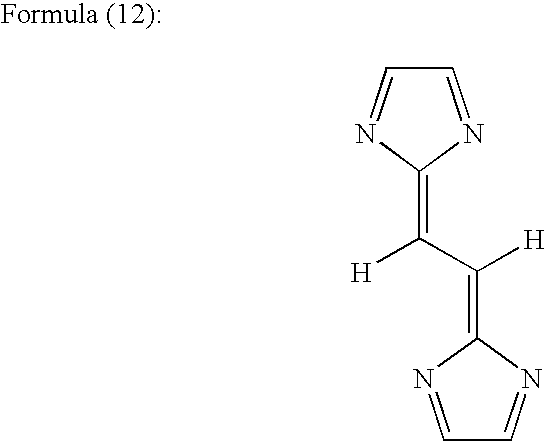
C1=NC(=C(C(=C2N=CC=N2)[H])[H])N=C1
